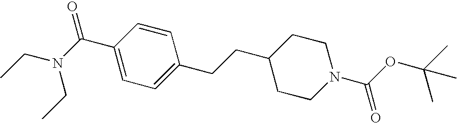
C1(C(N(CC)CC)=O)=CC=C(CCC2CCN(C(OC(C)(C)C)=O)CC2)C=C1
